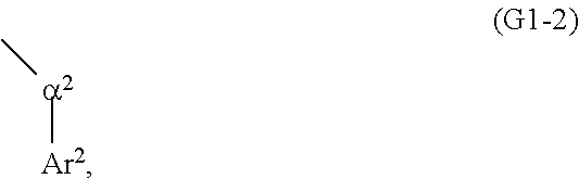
[a2]([Ar2])C
